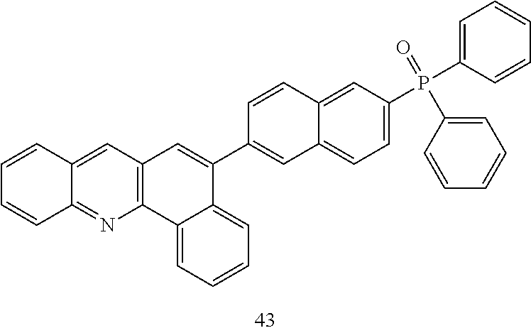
C12=CC3=C(N=C1C=CC=C2)C1=CC=CC=C1C(C1=CC2=CC=C(P(C4=CC=CC=C4)(=O)C4=CC=CC=C4)C=C2C=C1)=C3
